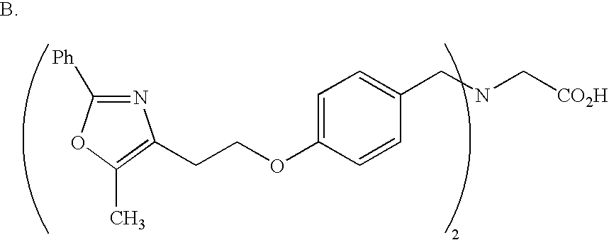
N1=C([Ph])OC(C)=C1CCOC1=CC=C(CNC[CO2H])C=C1.B
